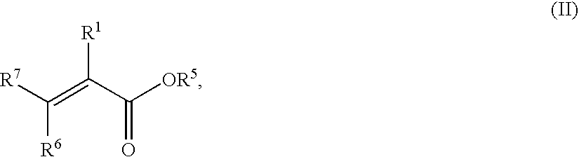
C(=C(C([OR5])=O)[R1])([R7])[R6]
